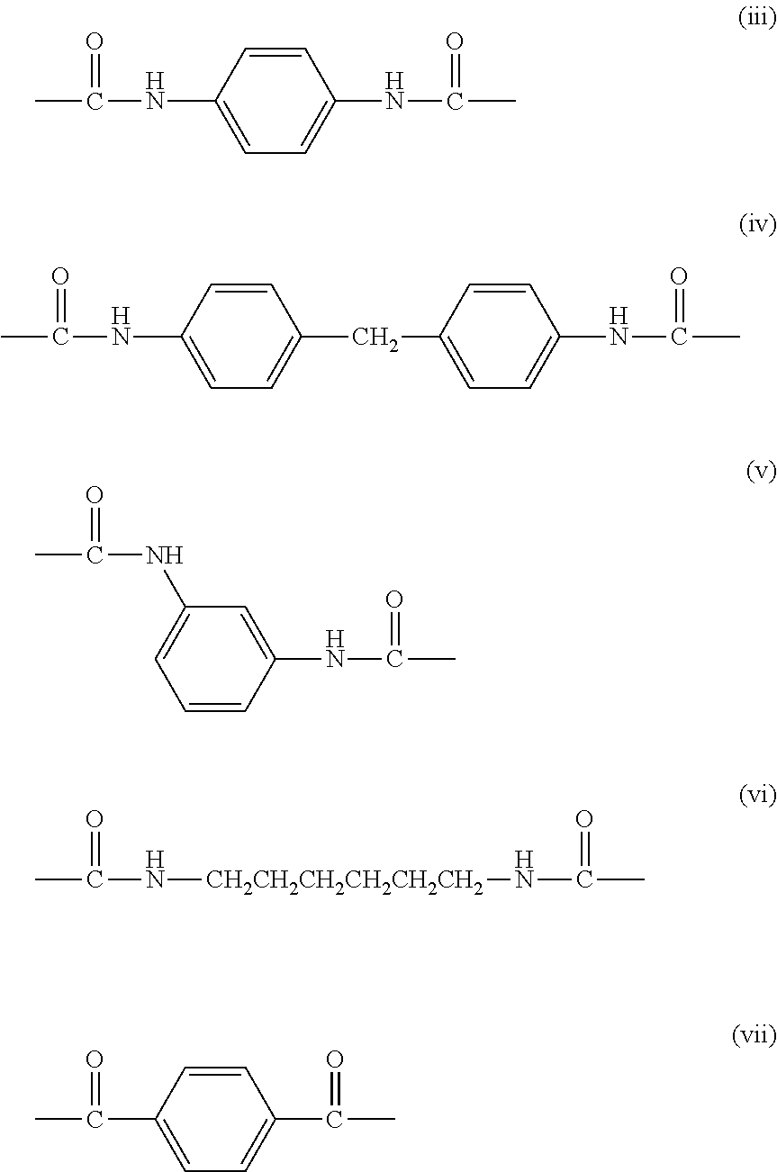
C1=CC(NC(C)=O)=CC=C1NC(C)=O.C1=CC(NC(C)=O)=CC=C1CC1=CC=C(NC(C)=O)C=C1.C1=C(NC(C)=O)C=C(NC(C)=O)C=C1.[CH2CH2CH2CH2CH2CH2](NC(C)=O)NC(C)=O.C1=CC(C(C)=O)=CC=C1C(C)=O
